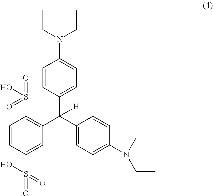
C1(S(=O)(=O)O)=C(C(C2=CC=C(N(CC)CC)C=C2)(C2=CC=C(N(CC)CC)C=C2)[H])C=C(S(=O)(=O)O)C=C1
